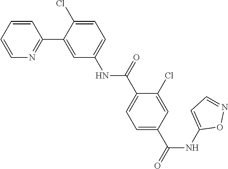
C1=CC=CC(C2=CC(NC(C3=CC=C(C(NC4=CC=NO4)=O)C=C3Cl)=O)=CC=C2Cl)=N1
